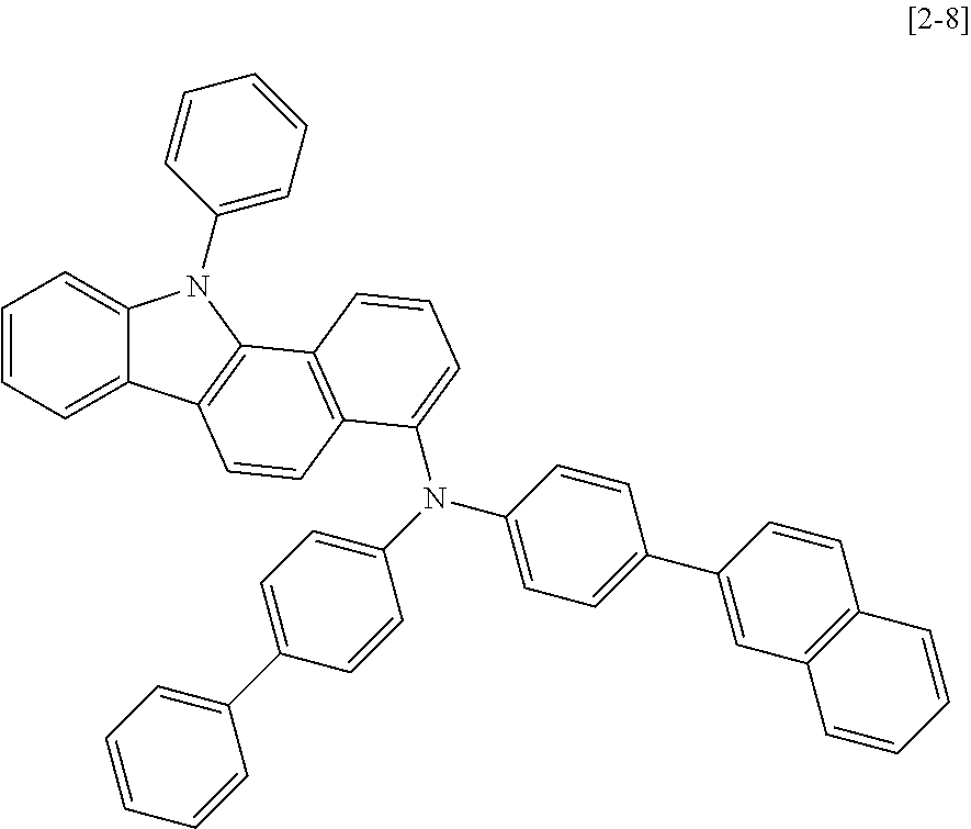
C1=CC=C2C(=C1)N(C1=CC=CC=C1)C1=C2C=CC2=C1C=CC=C2N(C1=CC=C(C2=CC=CC=C2)C=C1)C1=CC=C(C2=CC3=C(C=C2)C=CC=C3)C=C1
